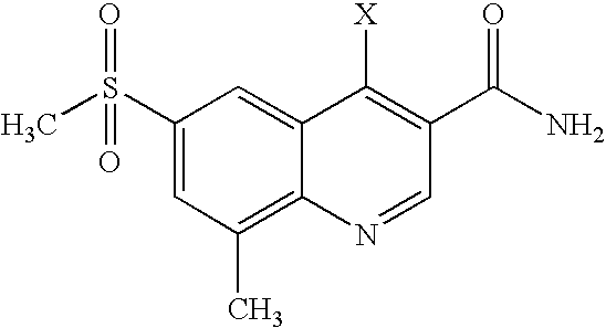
C1(S(C)(=O)=O)=CC(C)=C2C(=C1)C([X])=C(C(N)=O)C=N2
